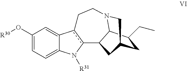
C1(O[R30])=CC=C2C(=C1)c1c(N2[R31])C2C3N(CC1)CC(CC3CC)C2
